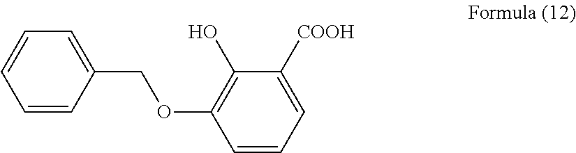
C1=CC=C([COOH])C(O)=C1OCC1=CC=CC=C1
